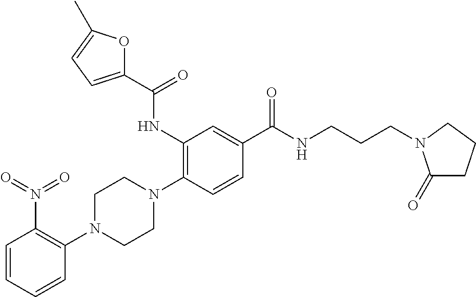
N1(C2=C(N(=O)=O)C=CC=C2)CCN(C2=C(NC(C3=CC=C(C)O3)=O)C=C(C(NCCCN3C(=O)CCC3)=O)C=C2)CC1
